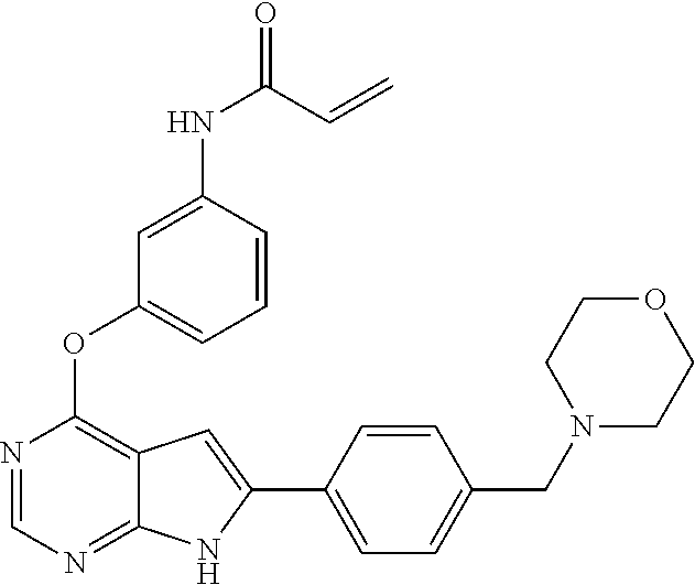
N1=CN=C2C(=C1OC1=CC=CC(NC(=O)C=C)=C1)C=C(C1=CC=C(CN3CCOCC3)C=C1)N2
